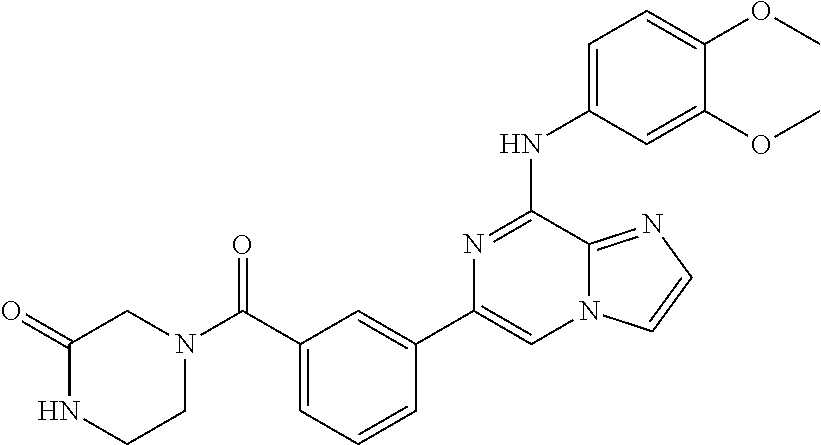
C1=C(NC2=NC(C3=CC(C(=O)N4CC(=O)NCC4)=CC=C3)=CN3C2=NC=C3)C=C(OC)C(OC)=C1
